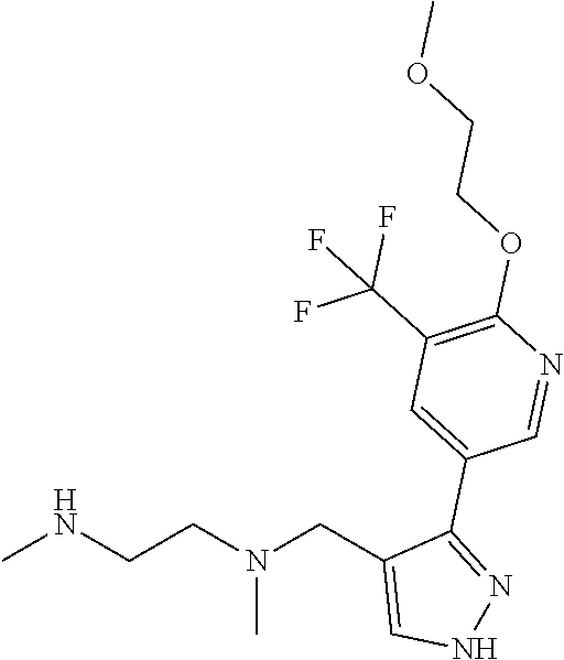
CNCCN(CC1=CNN=C1C1=CC(C(F)(F)F)=C(OCCOC)N=C1)C
